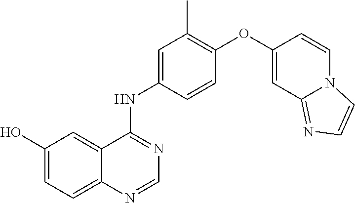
C1=CC(NC2=NC=NC3=CC=C(O)C=C23)=CC(C)=C1OC1=CC2=NC=CN2C=C1
